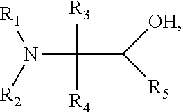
C(C([OH])[R5])([R3])(N([R1])[R2])[R4]
